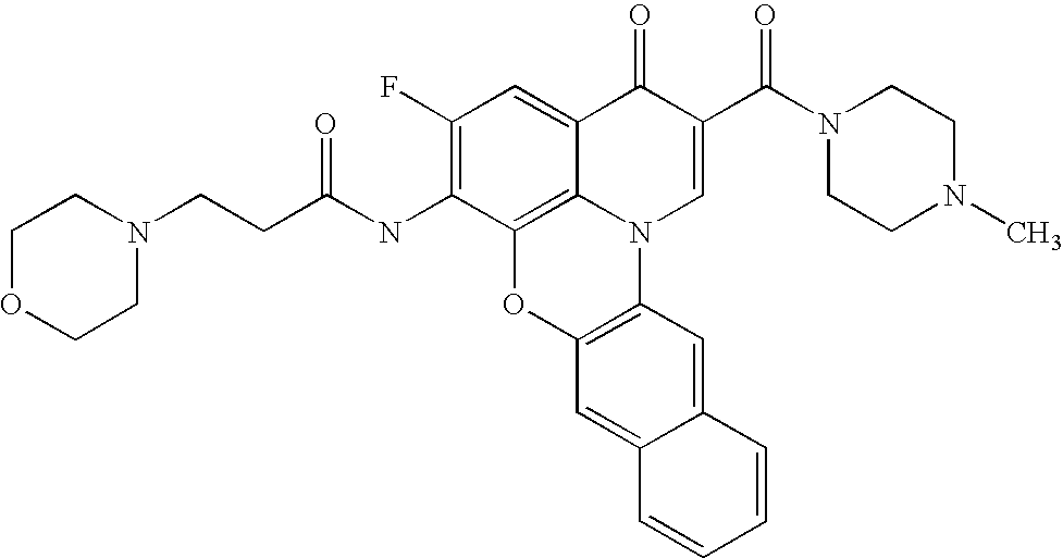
C12=C3C(=CC(F)=C1NC(CCN1CCOCC1)=O)C(=O)C(C(=O)N1CCN(C)CC1)=CN3C1=C(O2)C=C2C(=C1)C=CC=C2
